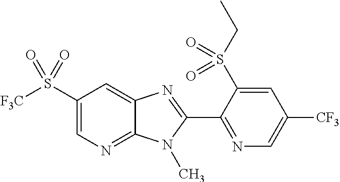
C1(S([F3C])(=O)=O)=CN=C2C(=C1)N=C(C1=NC=C([CF3])C=C1S(CC)(=O)=O)N2C
